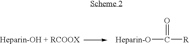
[Heparin-OH + RCOOX].[Heparin-O]C([R])=O
